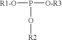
[R1-O]P([O-R3])O[R2]
